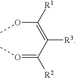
O(=C(C(=C(OC)[R1])[R3])[R2])C
